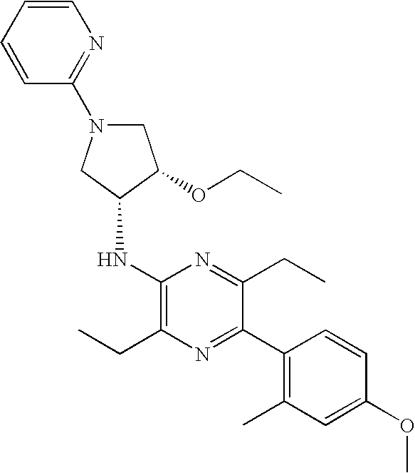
C1N(C2=NC=CC=C2)CC(NC2=C(CC)N=C(C3=C(C)C=C(OC)C=C3)C(CC)=N2)C1OCC
